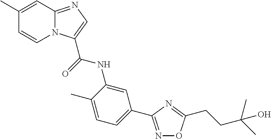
C1(C)=CC2=NC=C(C(NC3=CC(C4=NOC(CCC(C)(C)O)=N4)=CC=C3C)=O)N2C=C1
